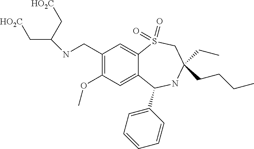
N(CC1=C(OC)C=C2C(=C1)S(=O)(=O)CC(CCCC)(CC)NC2C1=CC=CC=C1)C(C[HO2C])C[HO2C]
